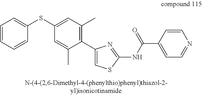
S(C1=CC(C)=C(C2=CSC(NC(C3=CC=NC=C3)=O)=N2)C(C)=C1)C1=CC=CC=C1
